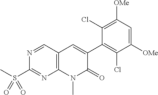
CS(C1=NC2=C(C=N1)C=C(C1=C(Cl)C([OMe])=CC([OMe])=C1Cl)C(=O)N2C)(=O)=O
